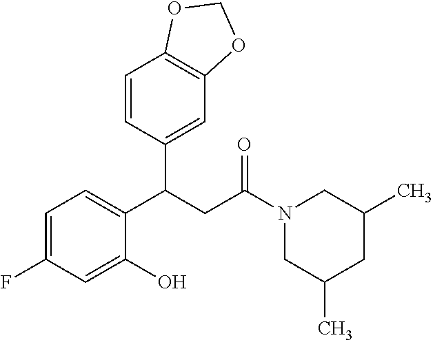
C1=C(F)C=C(O)C(C(CC(N2CC(C)CC(C)C2)=O)C2=CC3=C(C=C2)OCO3)=C1
